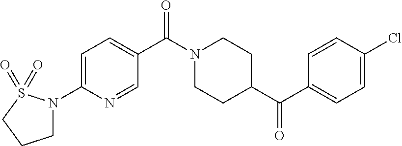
C1=C(N2CCCS2(=O)=O)N=CC(C(N2CCC(C(=O)C3=CC=C(Cl)C=C3)CC2)=O)=C1
